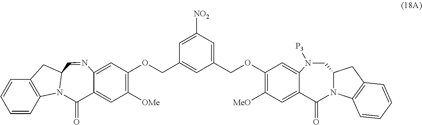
O(CC1=CC(COC2=C([MeO])C=C3C(=C2)N([P3])CC2N(C3=O)C3=C(C2)C=CC=C3)=CC([NO2])=C1)C1=C([OMe])C=C2C(=O)N3C4=C(C=CC=C4)CC3C=NC2=C1
